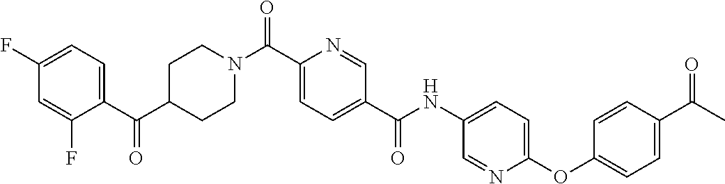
C1CN(C(C2=CC=C(C(=O)NC3=CC=C(OC4=CC=C(C(C)=O)C=C4)N=C3)C=N2)=O)CCC1C(C1=CC=C(F)C=C1F)=O
